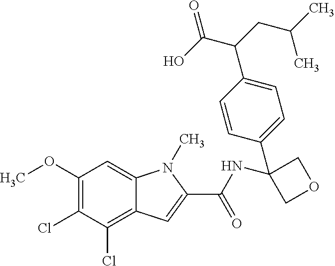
C1(OC)=C(Cl)C(Cl)=C2C(=C1)N(C)C(C(NC1(C3=CC=C(C(CC(C)C)C(O)=O)C=C3)COC1)=O)=C2
